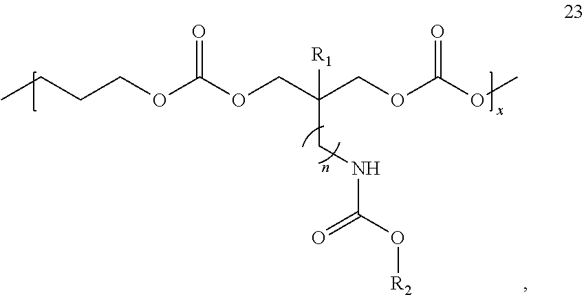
CCCCOC(OCC(COC(OC)=O)([R1])CNC(O[R2])=O)=O
